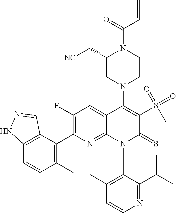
C1=CN=C(C(C)C)C(N2C(=S)C(S(=O)(=O)C)=C(N3CC(C[NC])N(C(C=C)=O)CC3)C3=CC(F)=C(C4=C(C)C=CC5=C4C=NN5)N=C23)=C1C
